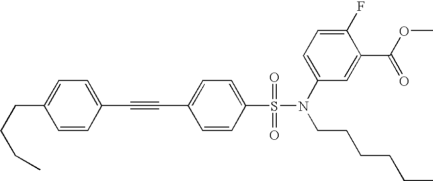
C(CCC)C1=CC=C(C#CC2=CC=C(S(N(C3=CC=C(F)C(C(OC)=O)=C3)CCCCCC)(=O)=O)C=C2)C=C1
